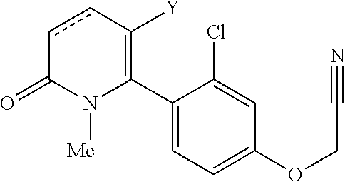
C1(C2=C([Y])ccC(=O)N2[Me])=CC=C(OCC#N)C=C1Cl
